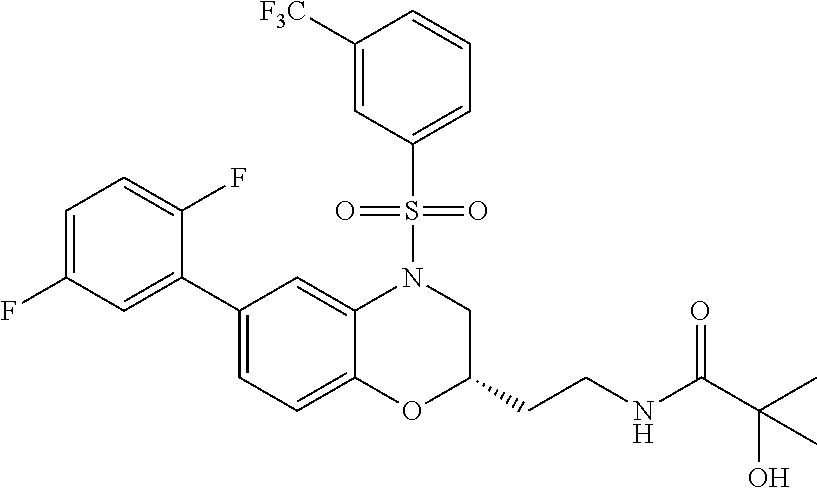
C1(C2=CC=C3C(=C2)N(S(C2=CC=CC([F3C])=C2)(=O)=O)CC(CCNC(C(C)(O)C)=O)O3)=CC(F)=CC=C1F
